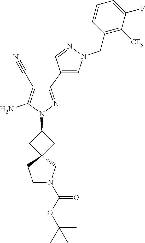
C1(C2=CN(CC3=C([CF3])C(F)=CC=C3)N=C2)=NN(C2CC3(C2)CCN(C(OC(C)(C)C)=O)C3)C(N)=C1C#N
